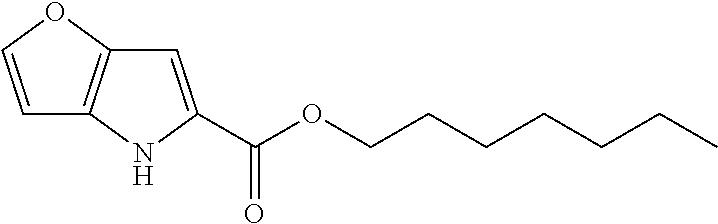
C1=COC2=C1NC(C(OCCCCCCC)=O)=C2
